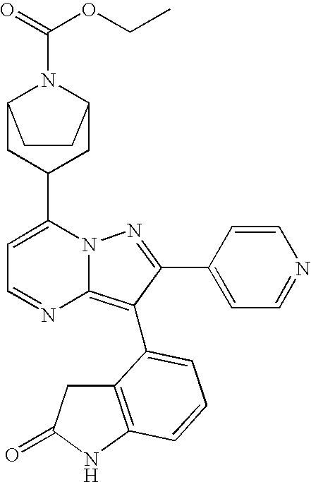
C1(C2CC3N(C(=O)OCC)C(C2)CC3)=CC=NC2=C(C3=CC=CC4=C3CC(=O)N4)C(C3=CC=NC=C3)=NN12
